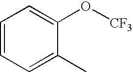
C1=CC=C(C)C(O[CF3])=C1
